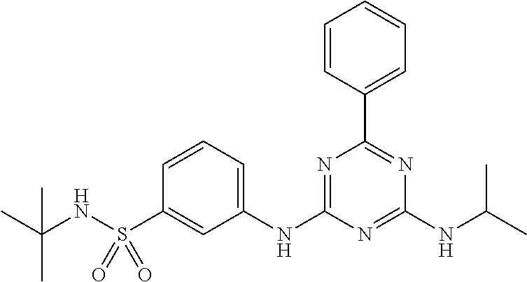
C1(NC2=NC(C3=CC=CC=C3)=NC(NC(C)C)=N2)=CC=CC(S(NC(C)(C)C)(=O)=O)=C1
